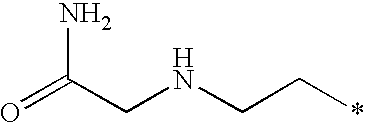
O=C(CNCC*)N
